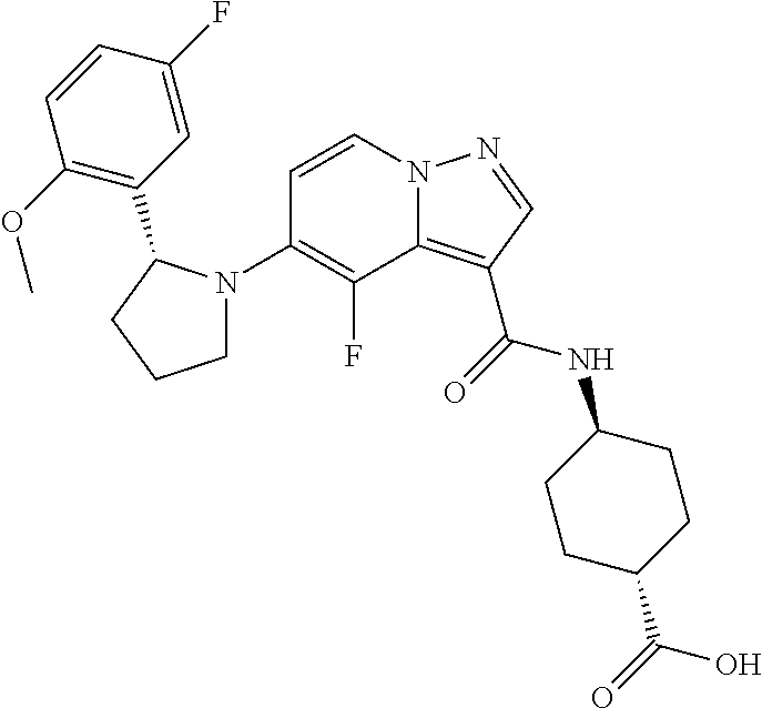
C1(N2CCCC2C2=C(OC)C=CC(F)=C2)=C(F)C2=C(C(=O)NC3CCC(C(=O)O)CC3)C=NN2C=C1
